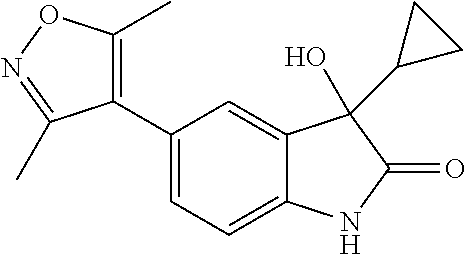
C1(C2=CC=C3C(=C2)C(C2CC2)(O)C(=O)N3)=C(C)ON=C1C
